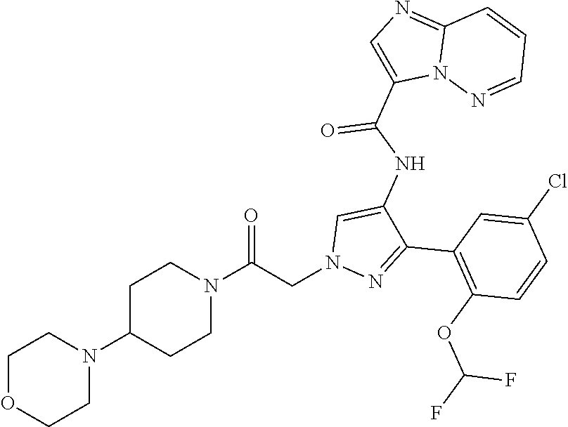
C1OCCN(C2CCN(C(CN3N=C(C4=C(OC(F)F)C=CC(Cl)=C4)C(NC(C4=CN=C5N4N=CC=C5)=O)=C3)=O)CC2)C1
